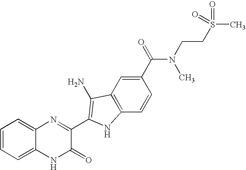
C1=C2C(=CC=C1)N=C(C1=C(N)C3=C(C=CC(C(=O)N(C)CCS(C)(=O)=O)=C3)N1)C(=O)N2
